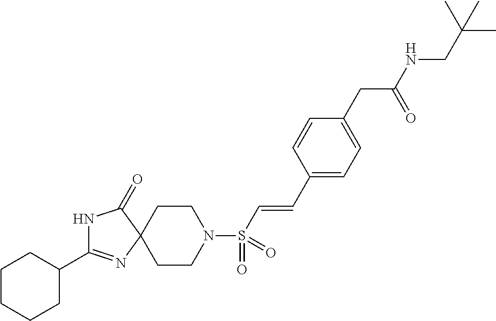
C1CCCC(C2=NC3(C(=O)N2)CCN(S(C=CC2=CC=C(CC(NCC(C)(C)C)=O)C=C2)(=O)=O)CC3)C1
